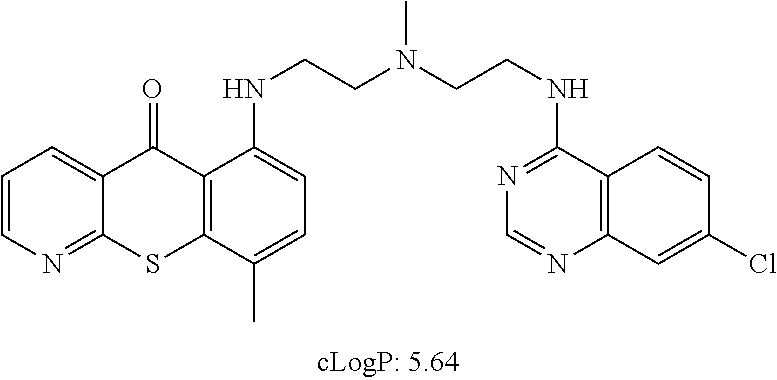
C1=CN=C2C(=C1)C(=O)C1=C(S2)C(C)=CC=C1NCCN(CCNC1=NC=NC2=C1C=CC(Cl)=C2)C
